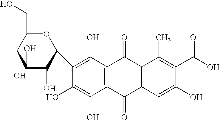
C1(O)=C(C2C(O)C(O)C(O)C(CO)O2)C(O)=C(O)C2=C1C(=O)C1=C(C2=O)C=C(O)C(C(O)=O)=C1C
